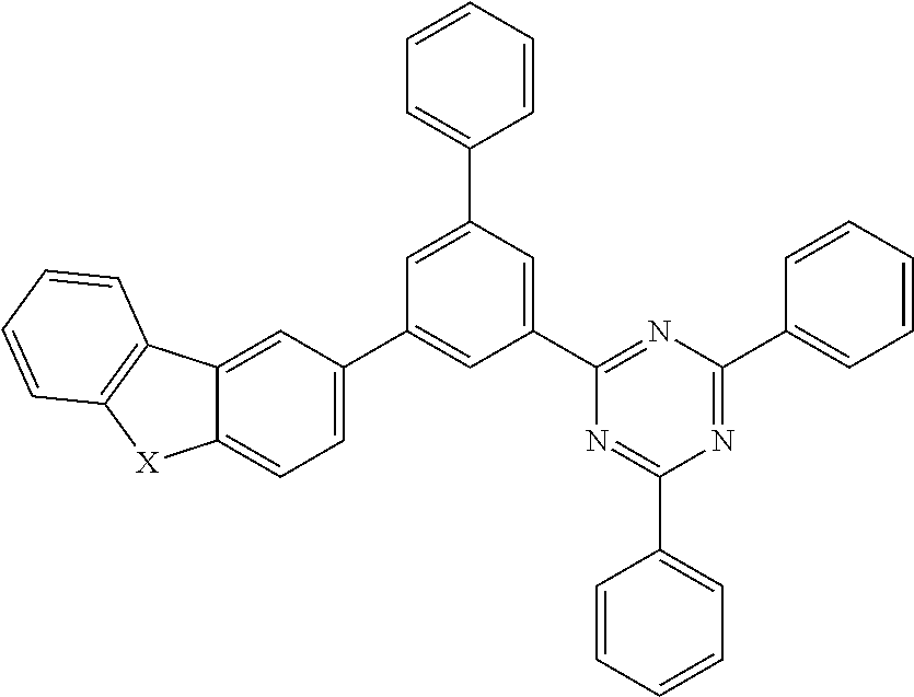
C1(C2=CC(C3=NC(C4=CC=CC=C4)=NC(C4=CC=CC=C4)=N3)=CC(C3=CC=CC=C3)=C2)=CC=C2C(=C1)C1=C([X]2)C=CC=C1
